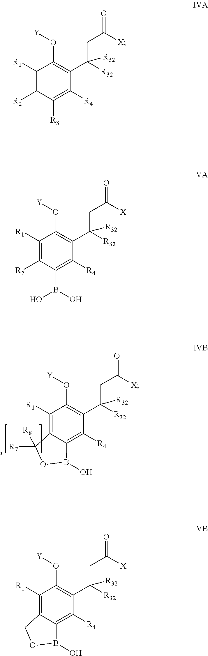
C1([R1])=C2C(=C([R4])C(C([R32])(CC([X])=O)[R32])=C1O[Y])B(O)OC2([R7])[R8].C1([R1])=C([R2])C([R3])=C([R4])C(C([R32])(CC([X])=O)[R32])=C1O[Y].C1([R1])=C([R2])C(B(O)O)=C([R4])C(C([R32])(CC([X])=O)[R32])=C1O[Y].C1([R1])=C2C(=C([R4])C(C([R32])(CC([X])=O)[R32])=C1O[Y])B(O)OC2
